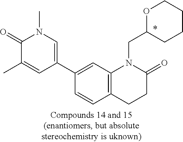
C1=CC2=C(C=C1C1=CN(C)C(=O)C(C)=C1)N(CC1OCCCC1)C(=O)CC2
